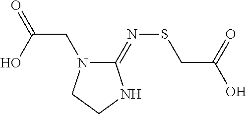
C1(=NSCC(=O)O)N(CC(O)=O)CCN1
